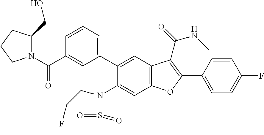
C1=CC(C2=C(C(=O)NC)C3=C(C=C(N(S(=O)(=O)C)CCF)C(C4=CC=CC(C(N5C(CO)CCC5)=O)=C4)=C3)O2)=CC=C1F
